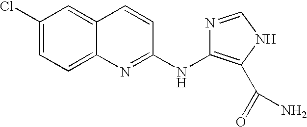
C1(Cl)=CC=C2C(=C1)C=CC(NC1=C(C(=O)N)NC=N1)=N2
